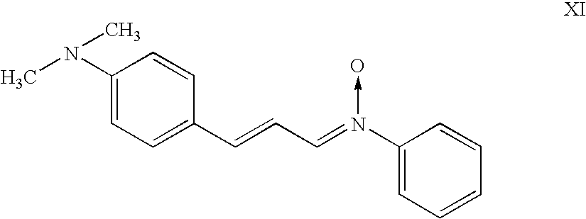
C1(N(C)C)=CC=C(C=CC=N(C2=CC=CC=C2)->O)C=C1
